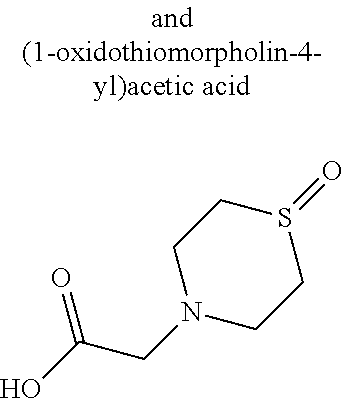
OC(CN1CCS(=O)CC1)=O
